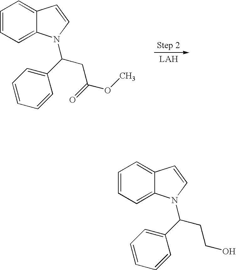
C1=CC=C2C(=C1)C=CN2C(C1=CC=CC=C1)CC(OC)=O.C1=CC=C2C(=C1)C=CN2C(C1=CC=CC=C1)CCO
